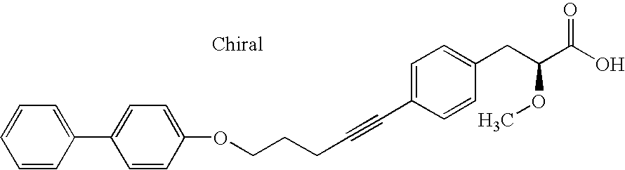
C1=CC(C2=CC=C(OCCCC#CC3=CC=C(CC(C(O)=O)OC)C=C3)C=C2)=CC=C1
